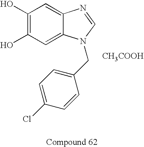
C1(O)=C(O)C=C2C(=C1)N=CN2CC1=CC=C(Cl)C=C1.[CH3COOH]
